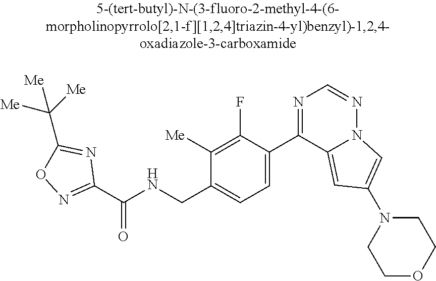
C1([Me])=C(F)C(C2=NC=NN3C2=CC(N2CCOCC2)=C3)=CC=C1CNC(C1=NOC(C([Me])([Me])[Me])=N1)=O
